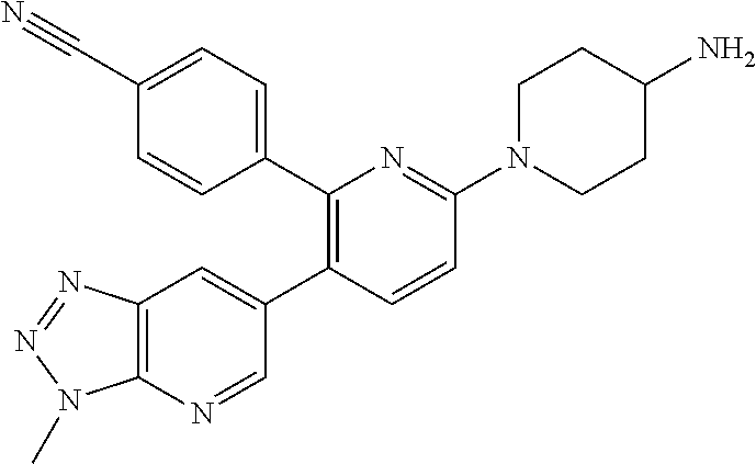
C1(C2=C(C3=CC=C(C#N)C=C3)N=C(N3CCC(N)CC3)C=C2)=CC2=C(N=C1)N(C)N=N2
